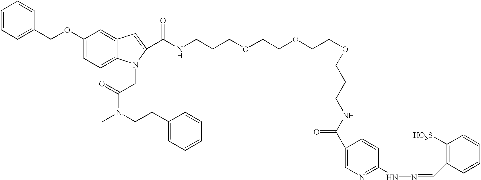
C1=CC=C(COC2=CC=C3C(=C2)C=C(C(NCCCOCCOCCOCCCNC(C2=CN=C(NN=CC4=C([HO3S])C=CC=C4)C=C2)=O)=O)N3CC(N(CCC2=CC=CC=C2)C)=O)C=C1
